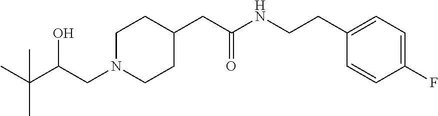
C(C(CN1CCC(CC(NCCC2=CC=C(F)C=C2)=O)CC1)O)(C)(C)C
